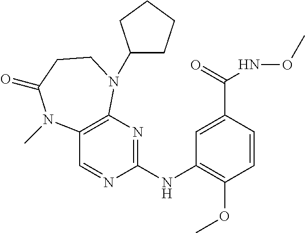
C12=C(N=C(NC3=C(OC)C=CC(C(=O)NOC)=C3)N=C1)N(C1CCCC1)CCC(=O)N2C
